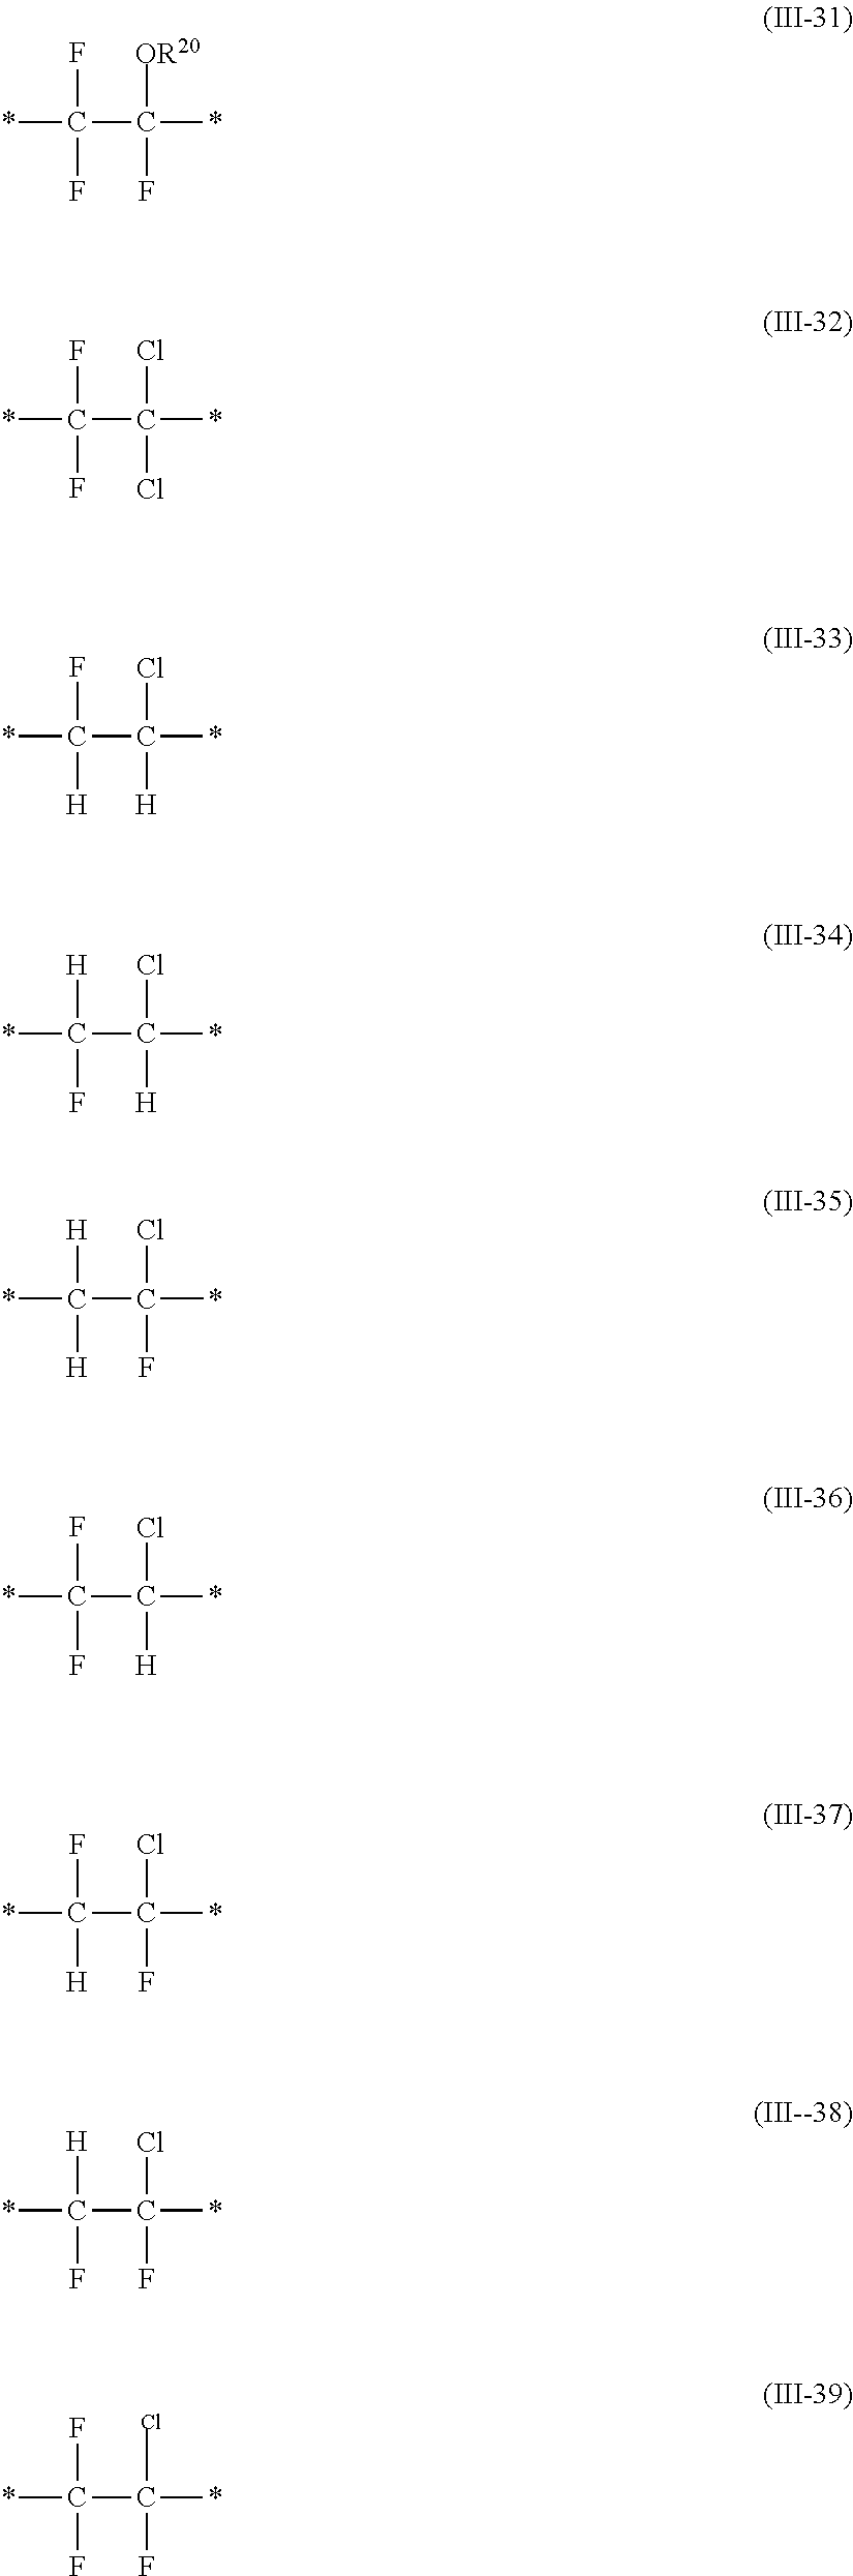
*C(C(*)([OR20])F)(F)F.*C(C(*)(Cl)Cl)(F)F.*C(C(*)(Cl)[H])(F)[H].*C(C(*)(Cl)[H])([H])F.*C(C(*)(Cl)F)([H])[H].*C(C(*)(Cl)[H])(F)F.*C(C(*)(Cl)F)(F)[H].*C(C(*)(Cl)F)([H])F.*C(C(*)(Cl)F)(F)F
